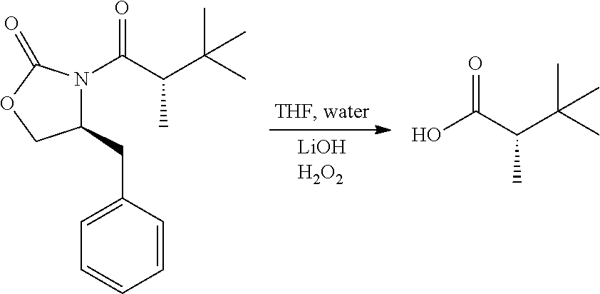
C1(CC2=CC=CC=C2)N(C(C(C(C)(C)C)C)=O)C(=O)OC1.OC(C(C(C)(C)C)C)=O
